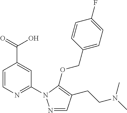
C1=CN=C(N2N=CC(CCN(C)C)=C2OCC2=CC=C(F)C=C2)C=C1C(=O)O
